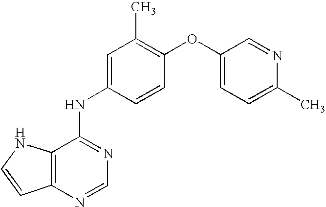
C12=C(N=CN=C1NC1=CC(C)=C(OC3=CC=C(C)N=C3)C=C1)C=CN2
